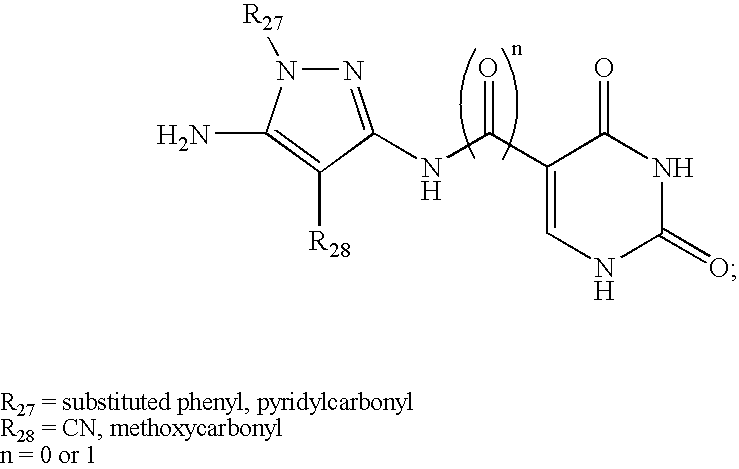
N1=C(NC(C2=CNC(=O)NC2=O)=O)C([R28])=C(N)N1[R27]
